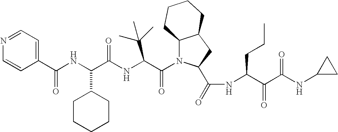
C1(C(NC(C(NC(C(N2C3C(CC2C(=O)NC(C(C(NC2CC2)=O)=O)CCC)CCCC3)=O)C(C)(C)C)=O)C2CCCCC2)=O)=CC=NC=C1
